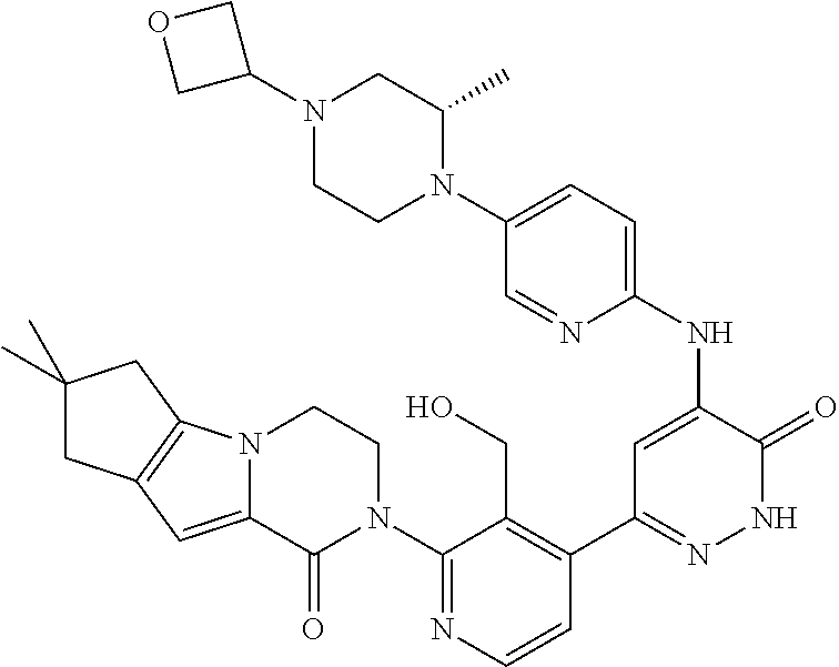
C1=CN=C(N2CCN3C(=CC4=C3CC(C)(C)C4)C2=O)C(CO)=C1C1=NNC(=O)C(NC2=CC=C(N3C(C)CN(C4COC4)CC3)C=N2)=C1
